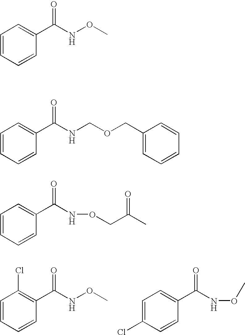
C1=CC=CC(C(=O)NOC)=C1.C1=CC=CC(C(=O)NOC)=C1Cl.C1=C(Cl)C=CC(C(=O)NOC)=C1.C1=CC=CC(C(=O)NCOCC2=CC=CC=C2)=C1.C1=CC=CC(C(=O)NOCC(C)=O)=C1
